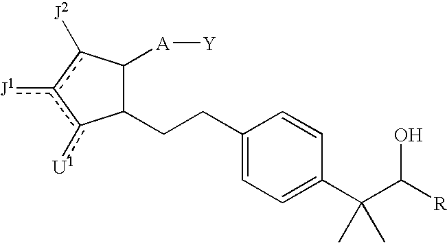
C1(CCC2=CC=C(C(C([R])O)(C)C)C=C2)C([A][Y])c([J2])c([J1])c1[U1]
